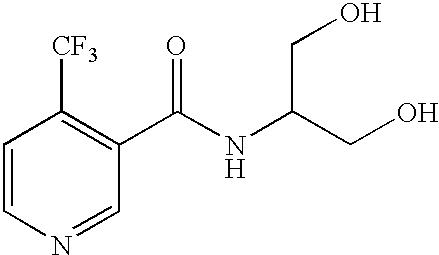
C1=NC=CC([CF3])=C1C(NC(CO)CO)=O
